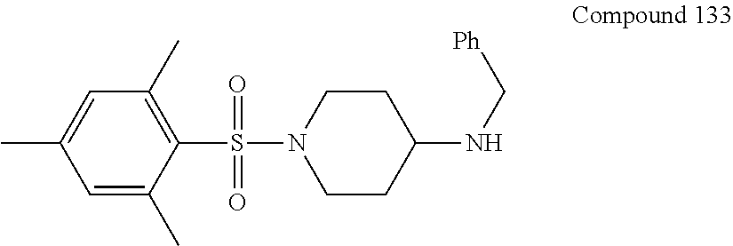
C1=C(C)C(S(=O)(=O)N2CCC(NC[Ph])CC2)=C(C)C=C1C
